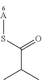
C(C(C)C)(=O)S[A]
